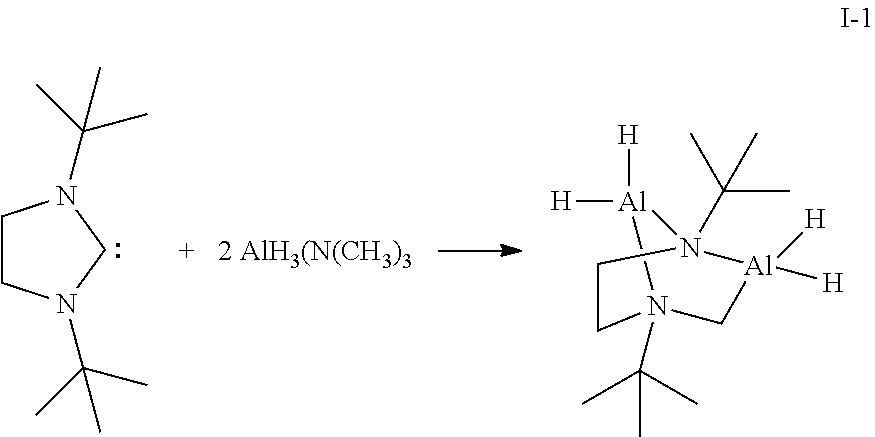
[H][Al]1([H])N2(C(C)(C)C)[Al]([H])([H])CN1(C(C)(C)C)CC2.C1CN(C(C)(C)C)CN1C(C)(C)C
